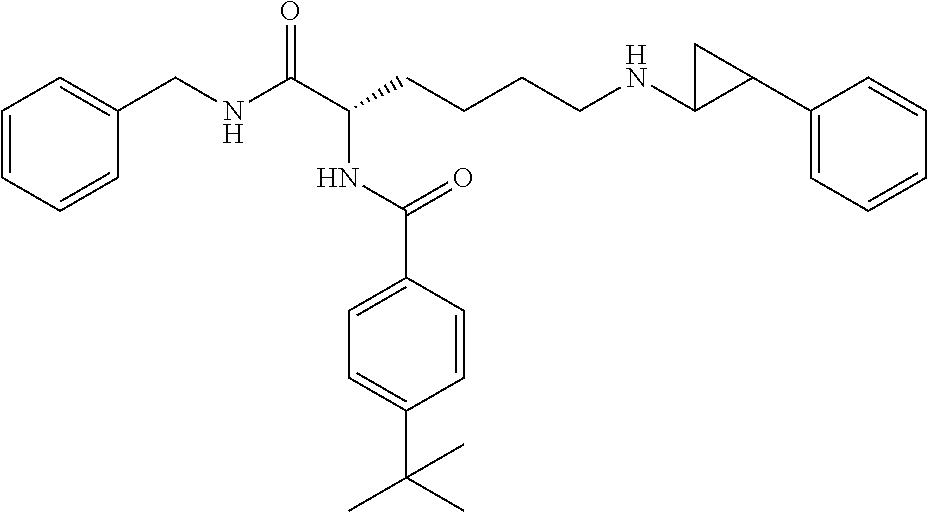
C1=CC=CC(CNC(C(CCCCNC2C(C3=CC=CC=C3)C2)NC(C2=CC=C(C(C)(C)C)C=C2)=O)=O)=C1
